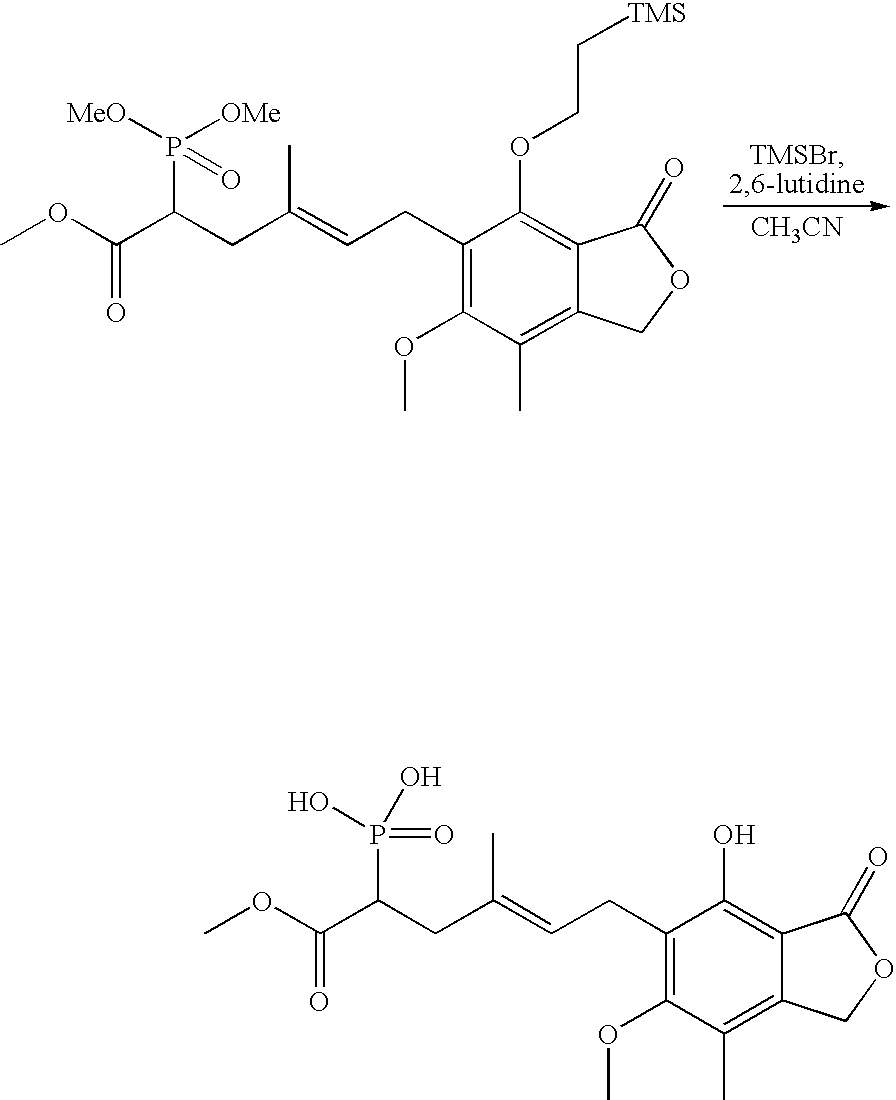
[CH3CN].C1(CC=C(CC(P([MeO])([OMe])=O)C(OC)=O)C)=C(OC)C(C)=C2C(=C1OCC[TMS])C(=O)OC2.C1(CC=C(CC(P(O)(O)=O)C(OC)=O)C)=C(OC)C(C)=C2C(=C1O)C(=O)OC2
